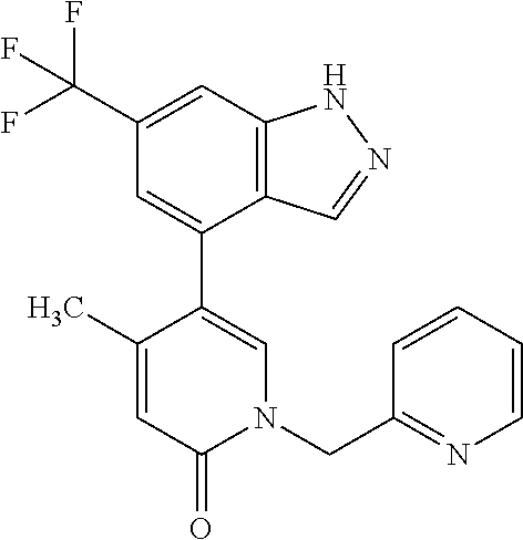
C12=C(C=C(C(F)(F)F)C=C1C1=CN(CC3=NC=CC=C3)C(=O)C=C1C)NN=C2
